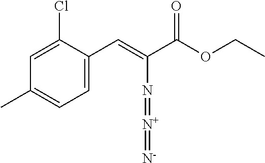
C1=C(C=C(C(OCC)=O)N=[N+]=[N-])C(Cl)=CC(C)=C1
